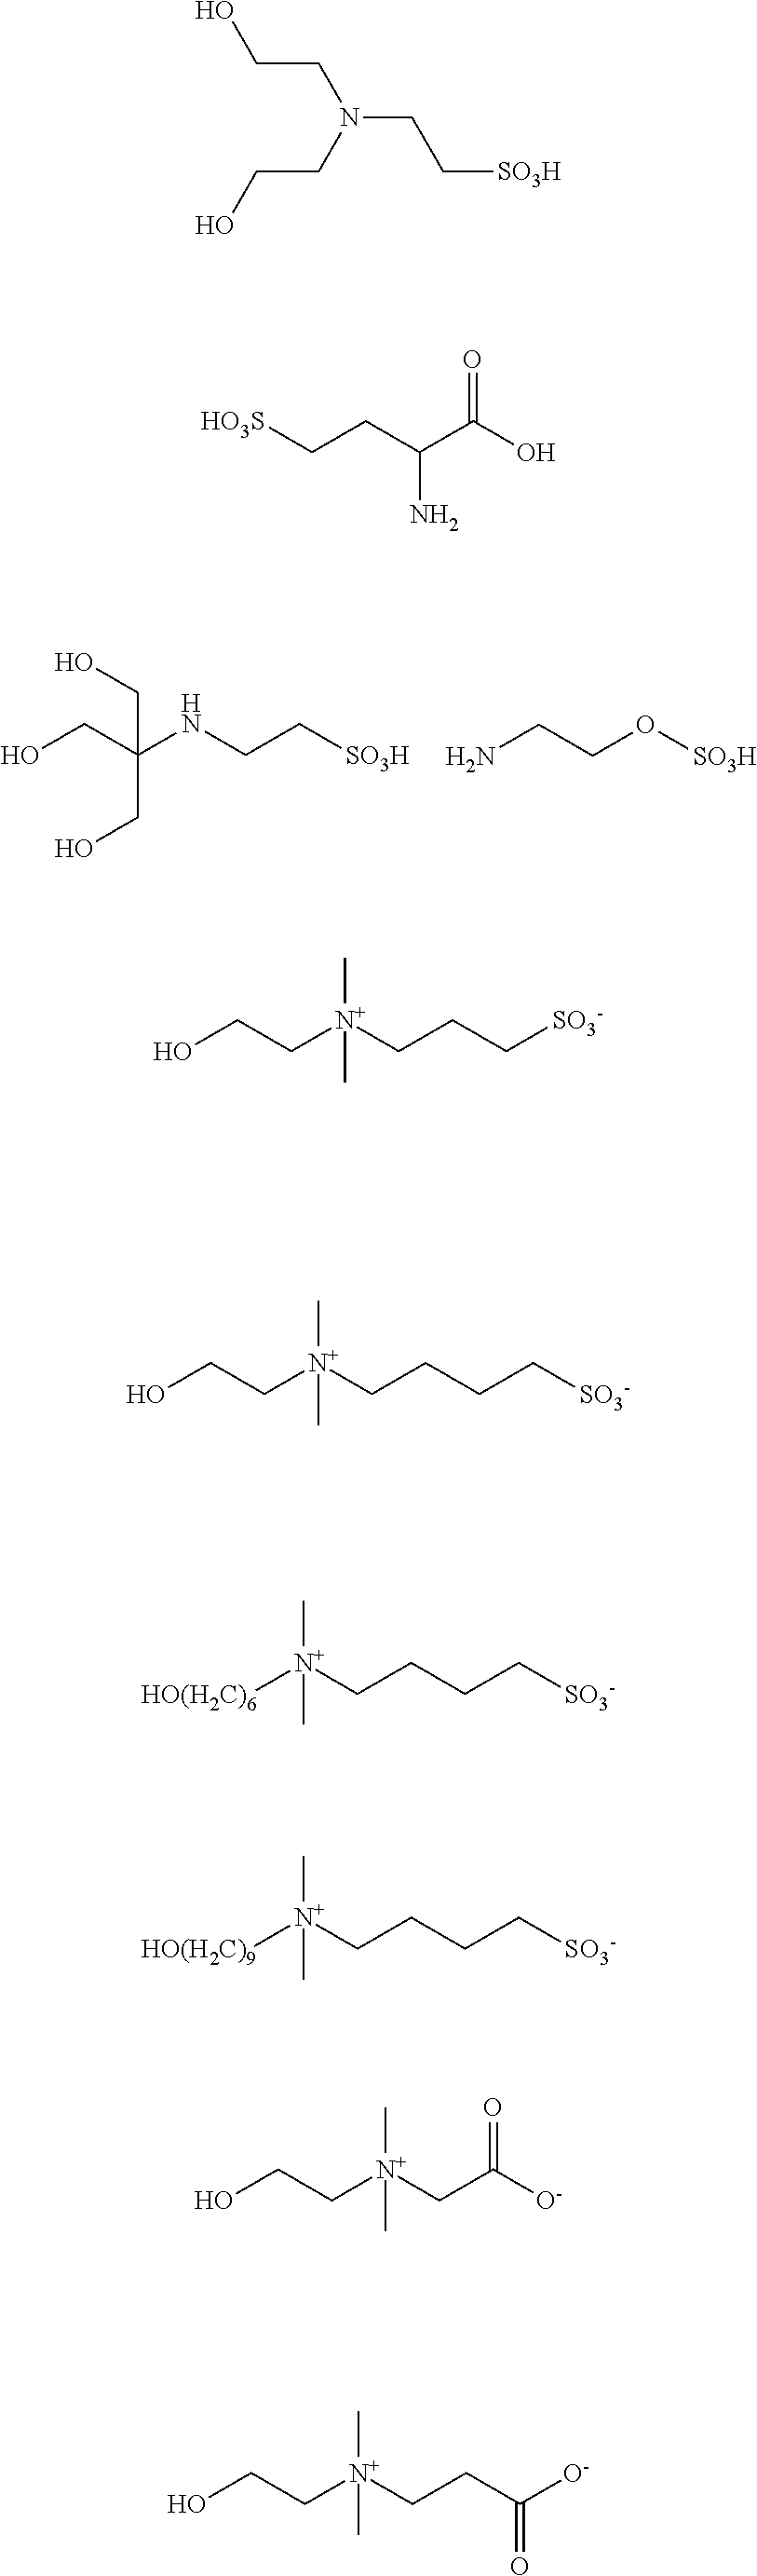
OCC(NCC[SO3H])(CO)CO.NCCO[SO3H].C(N(CCO)CCO)C[SO3H].O=C(O)C(CC[HO3S])N.OCC[N+](CCC[SO3-])(C)C.OCC[N+](CCCC[SO3-])(C)C.[HO(H2C)6][N+](CCCC[SO3-])(C)C.[HO(H2C)9][N+](CCCC[SO3-])(C)C.C([N+](CC([O-])=O)(C)C)CO.C([N+](CCC([O-])=O)(C)C)CO
